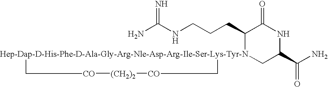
NC(NCCCC1[Hep-Dap-D-His-Phe-D-Ala-Gly-Arg-Nle-Asp-Arg-Ile-Ser-Lys-Tyr-N]2(CC(C(N)=O)NC1=O)C[CO][(CH2)2][CO]C2)=N
